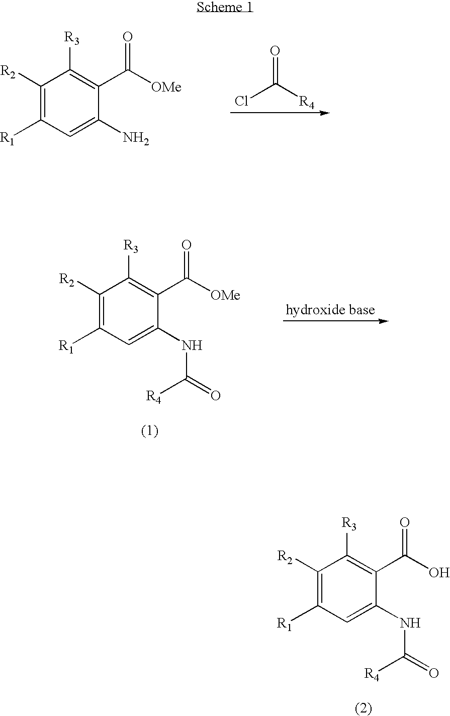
ClC([R4])=O.C1([R2])=C([R1])C=C(N)C(C([OMe])=O)=C1[R3].C1([R2])=C([R1])C=C(NC(=O)[R4])C(C([OMe])=O)=C1[R3].C1([R2])=C([R1])C=C(NC(=O)[R4])C(C(O)=O)=C1[R3]
